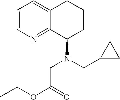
C1=CN=C2C(=C1)CCCC2N(CC(=O)OCC)CC1CC1
